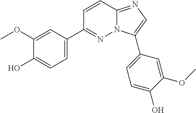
C1(OC)=CC(C2=NN3C(=NC=C3C3=CC=C(O)C(OC)=C3)C=C2)=CC=C1O
